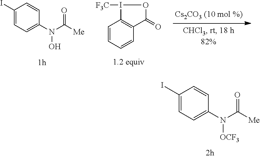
C1=C(N([OCF3])C([Me])=O)C=CC(I)=C1.C1=CC=CC2=C1I([F3C])OC2=O.C1=C(N(O)C([Me])=O)C=CC(I)=C1
